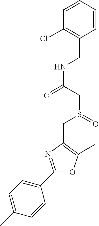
C1(C)=CC=C(C2=NC(CS(CC(NCC3=C(Cl)C=CC=C3)=O)=O)=C(C)O2)C=C1
